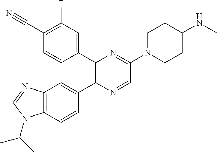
C12=C(C=CC(C3=C(C4=CC(F)=C(C#N)C=C4)N=C(N4CCC(NC)CC4)C=N3)=C1)N(C(C)C)C=N2
